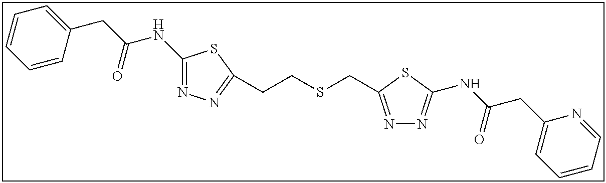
C1(NC(CC2=CC=CC=C2)=O)=NN=C(CCSCC2=NN=C(NC(CC3=CC=CC=N3)=O)S2)S1
